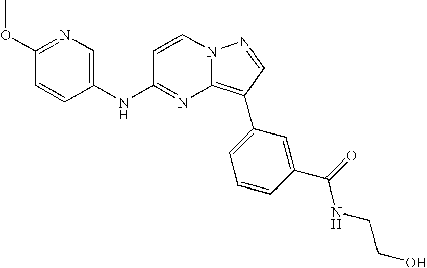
C1(OC)=NC=C(NC2=NC3=C(C4=CC=CC(C(=O)NCCO)=C4)C=NN3C=C2)C=C1
